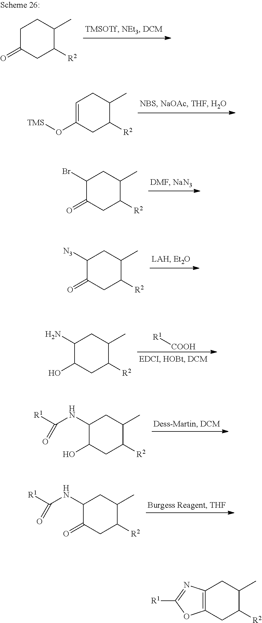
C1([R2])C(C)CC([H2N])C(O)C1.[R1][COOH].C1([R2])C(C)CC(NC([R1])=O)C(O)C1.C1([R2])C(C)CC(NC([R1])=O)C(=O)C1.C1C(=O)CC([R2])C(C)C1.C1=C(O[TMS])CC([R2])C(C)C1.C1(Br)C(=O)CC([R2])C(C)C1.C1([R2])C(C)CC([N3])C(=O)C1.C1([R2])C(C)CC2=C(C1)OC([R1])=N2
